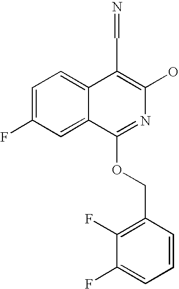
C1=C(F)C=C2C(=C1)C(C=N)=C(O)N=C2OCC1=C(F)C(F)=CC=C1
